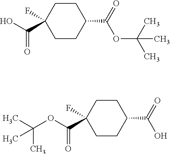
C1CC(C(O)=O)(F)CCC1C(=O)OC(C)(C)C.C1CC(C(OC(C)(C)C)=O)(F)CCC1C(=O)O
